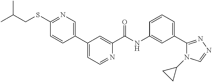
C1(C2=CN=C(SCC(C)C)C=C2)=CC=NC(C(NC2=CC(C3=NN=CN3C3CC3)=CC=C2)=O)=C1
